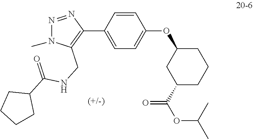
C1=C(C2=C(CNC(C3CCCC3)=O)N(C)N=N2)C=CC(OC2CC(C(OC(C)C)=O)CCC2)=C1
